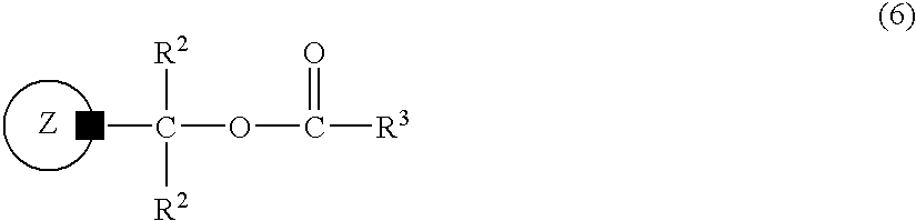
CC(OC([R3])=O)([R2])[R2]
